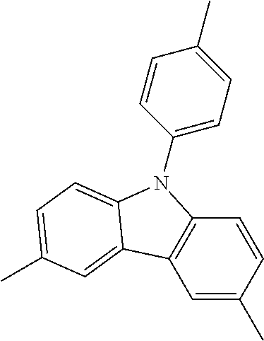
C1=C(C)C=CC2=C1C1=CC(C)=CC=C1N2C1=CC=C(C)C=C1
